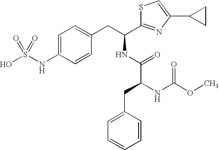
OS(NC1=CC=C(CC(NC(=O)C(NC(=O)OC)CC2=CC=CC=C2)C2=NC(C3CC3)=CS2)C=C1)(=O)=O
